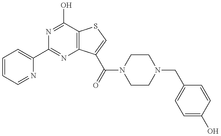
N1=C(O)C2=C(N=C1C1=CC=CC=N1)C(C(N1CCN(CC3=CC=C(O)C=C3)CC1)=O)=CS2
